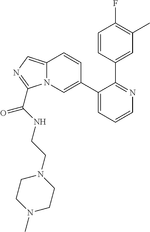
C1(C2=CN3C(=CN=C3C(NCCN3CCN(C)CC3)=O)C=C2)=CC=CN=C1C1=CC(C)=C(F)C=C1
